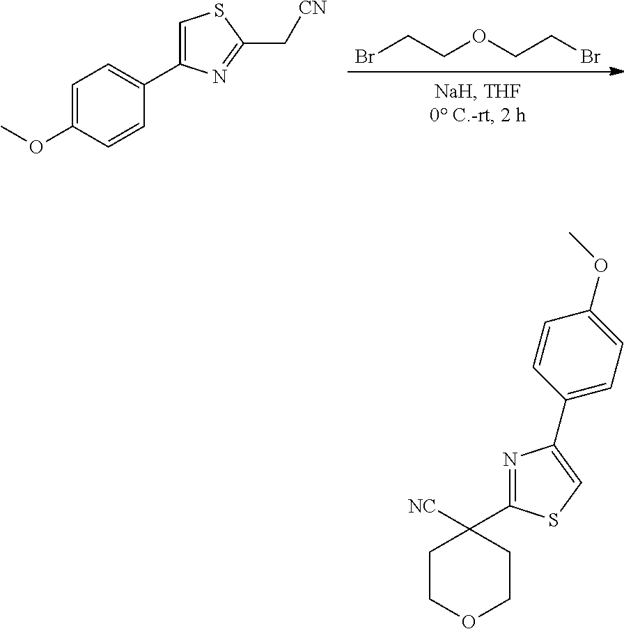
BrCCOCCBr.C1=C(C2=CC=C(OC)C=C2)N=C(C[CN])S1.C1(C2([NC])CCOCC2)=NC(C2=CC=C(OC)C=C2)=CS1
